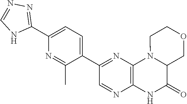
C1(C2=CC=C(C3=NN=CN3)N=C2C)=NC2=C(N=C1)NC(=O)C1N2CCOC1
